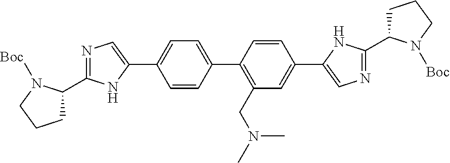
C1C(C2=NC=C(C3=CC=C(C4=C(CN(C)C)C=C(C5=CN=C(C6CCCN6[Boc])N5)C=C4)C=C3)N2)N([Boc])CC1
